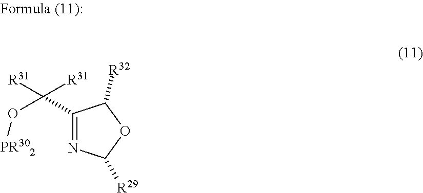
C1(C(O[PR302])([R31])[R31])=NC([R29])OC1[R32]
